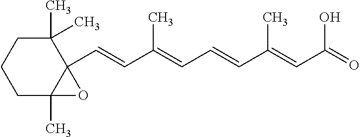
C1C2(C)C(C=CC(=CC=CC(=CC(=O)O)C)C)(C(C)(C)CC1)O2
